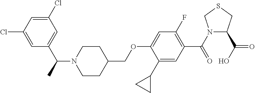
C1=C(Cl)C=C(Cl)C=C1C(C)N1CCC(COC2=CC(F)=C(C(N3C(C(O)=O)CSC3)=O)C=C2C2CC2)CC1
